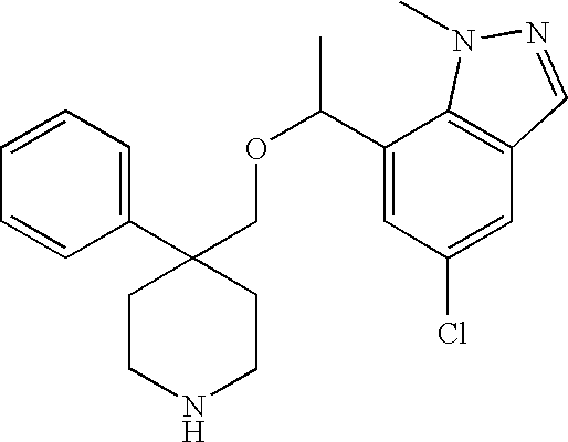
C1=CC=C(C2(COC(C3=CC(Cl)=CC4=C3N(C)N=C4)C)CCNCC2)C=C1
